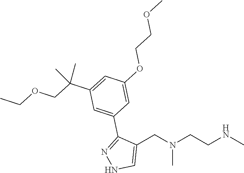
C1(CN(CCNC)C)=CNN=C1C1=CC(C(COCC)(C)C)=CC(OCCOC)=C1
